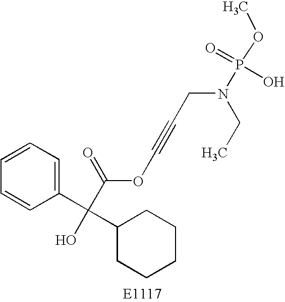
C1=CC=C(C(C2CCCCC2)(O)C(=O)OC#CCN(P(OC)(=O)O)CC)C=C1
